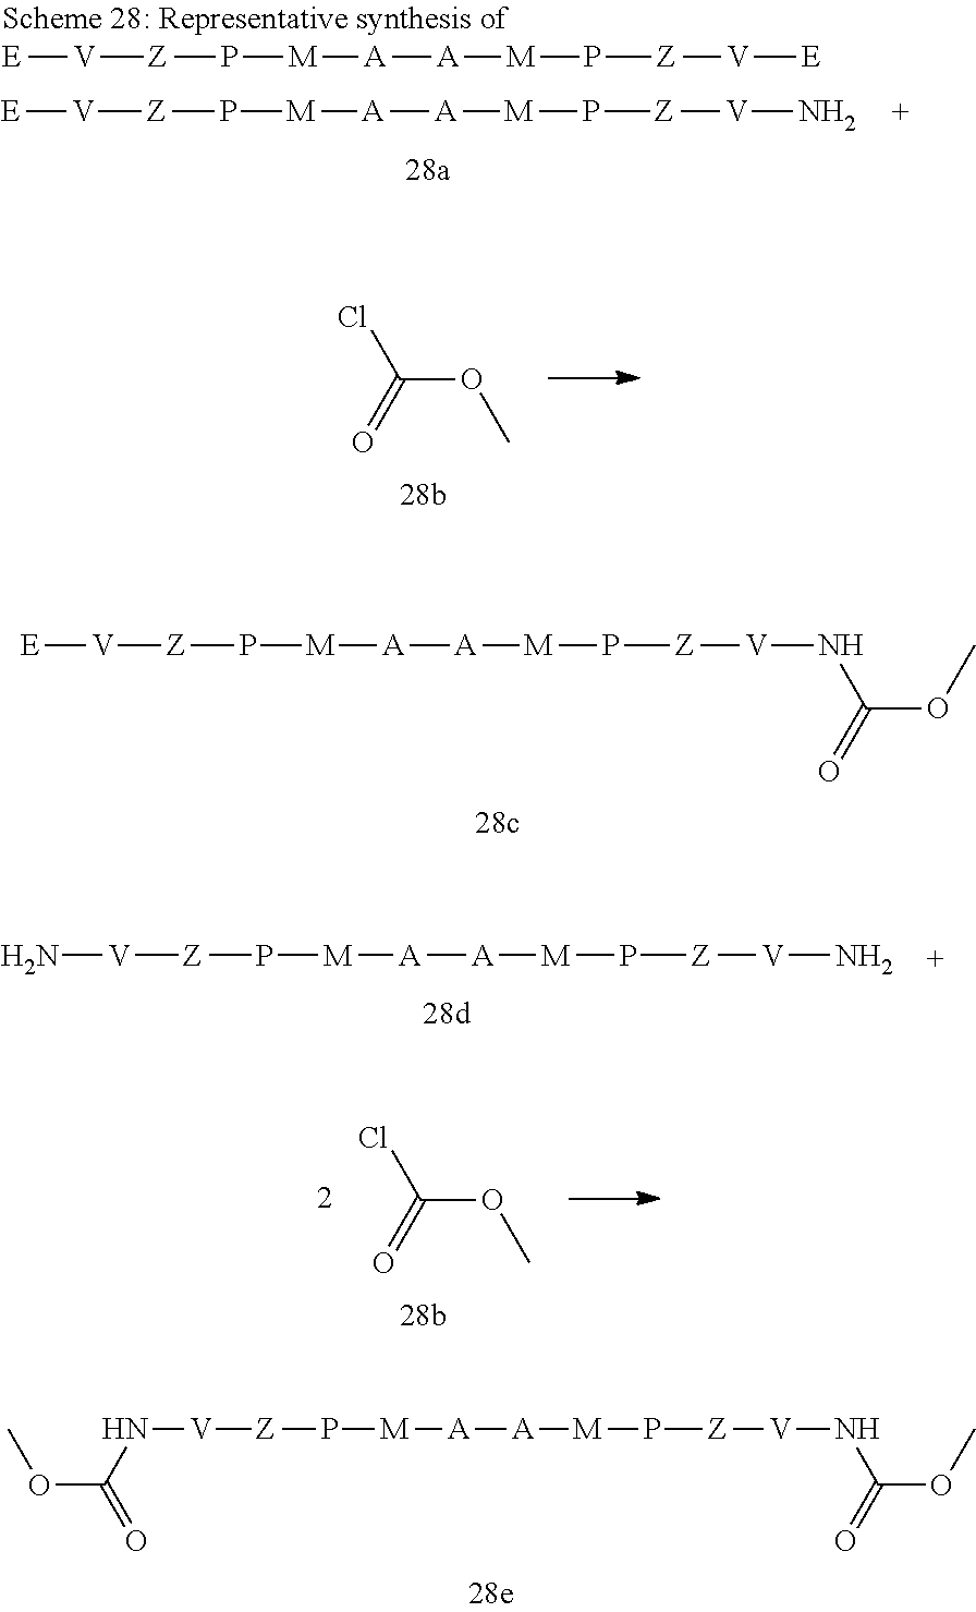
[E][V][Z]P[M][A][A][M]P[Z][V]NC(OC)=O.[E][V][Z]P[M][A][A][M]P[Z][V][E].[E][V][Z]P[M][A][A][M]P[Z][V]N.ClC(=O)OC.[Z](P[M][A][A][M]P[Z][V]NC(OC)=O)[V]NC(OC)=O.[Z](P[M][A][A][M]P[Z][V]N)[V]N.ClC(=O)OC
